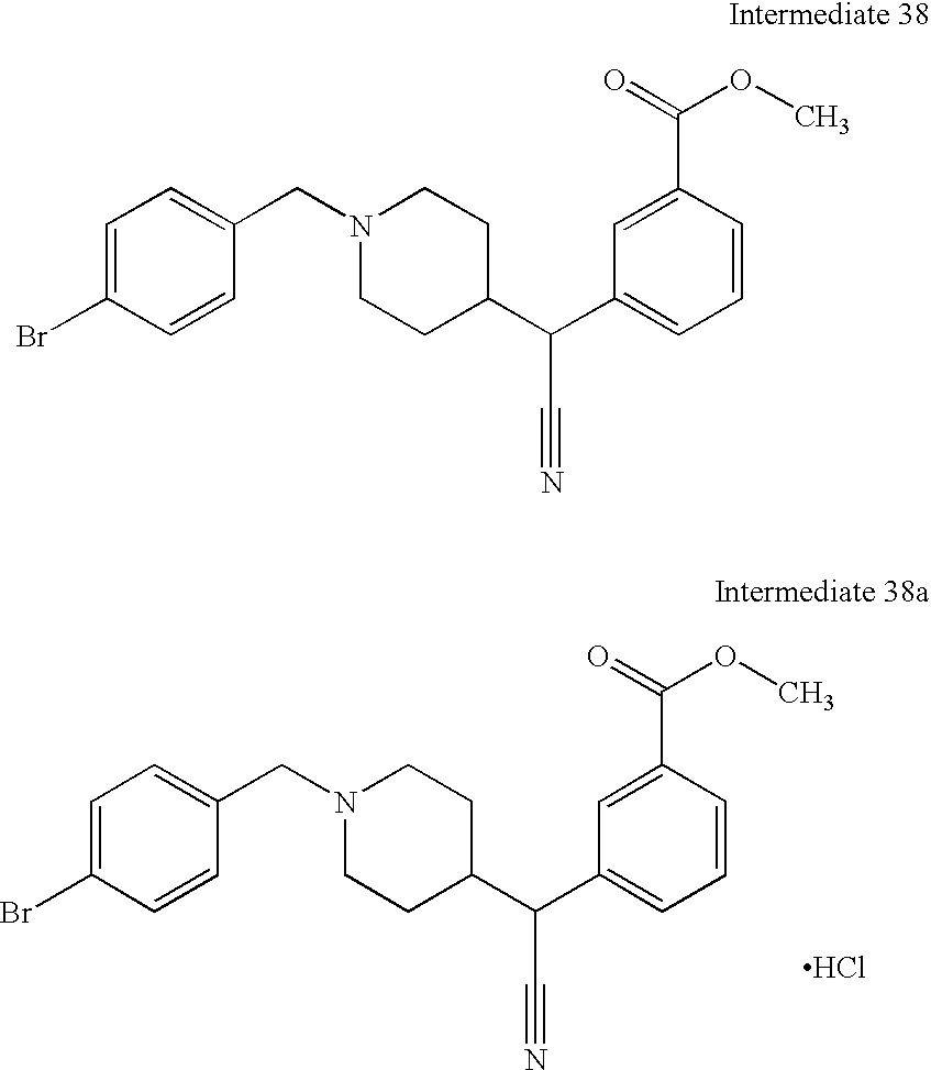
N1(CC2=CC=C(Br)C=C2)CCC(C(C2=CC=CC(C(=O)OC)=C2)C#N)CC1.Cl.N1(CC2=CC=C(Br)C=C2)CCC(C(C2=CC=CC(C(=O)OC)=C2)C#N)CC1
